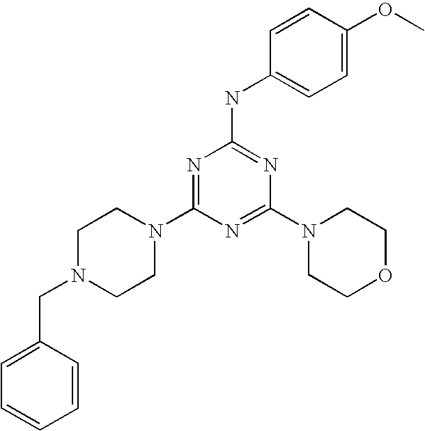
N1(C2=NC(NC3=CC=C(OC)C=C3)=NC(N3CCOCC3)=N2)CCN(CC2=CC=CC=C2)CC1
